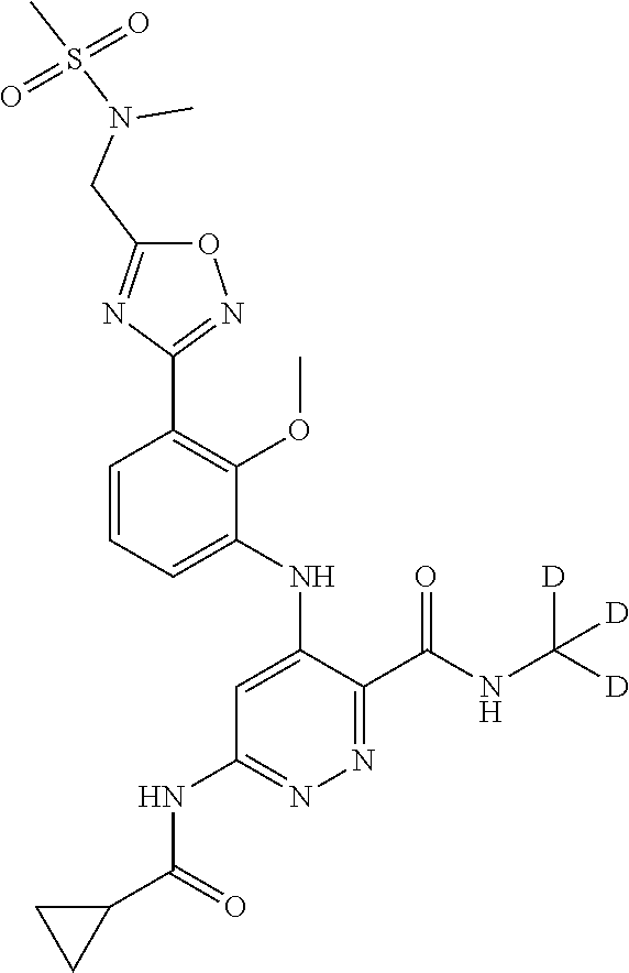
C1=CC=C(NC2=CC(NC(C3CC3)=O)=NN=C2C(NC([D])([D])[D])=O)C(OC)=C1C1=NOC(CN(S(=O)(=O)C)C)=N1
